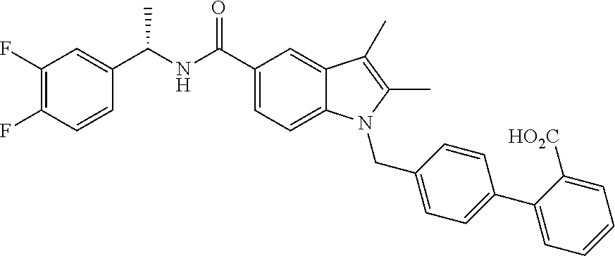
C1(F)=C(F)C=CC(C(NC(C2=CC=C3C(=C2)C(C)=C(C)N3CC2=CC=C(C3=CC=CC=C3[HO2C])C=C2)=O)C)=C1
